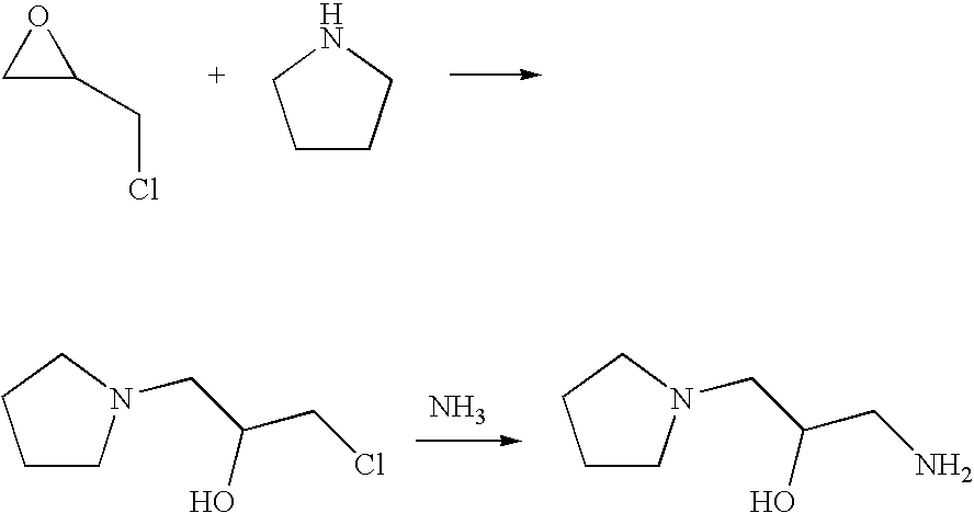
C1C(CCl)O1.C1CCNC1.C1CN(CC(CCl)O)CC1.N.C1CN(CC(CN)O)CC1
